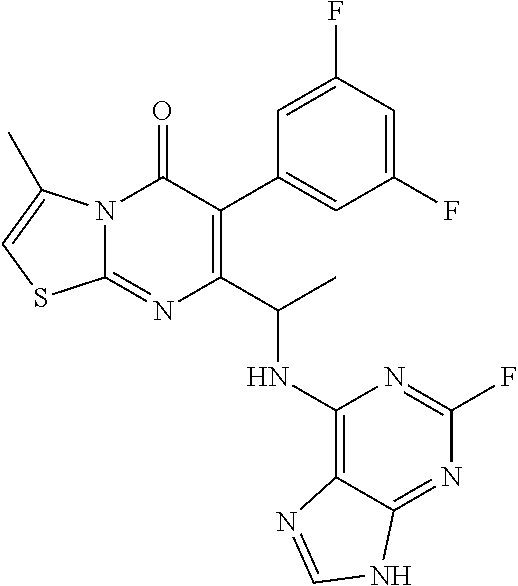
N12C(=NC(C(C)NC3=C4C(=NC(F)=N3)NC=N4)=C(C3=CC(F)=CC(F)=C3)C1=O)SC=C2C
